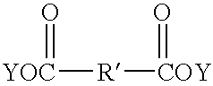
[YOC]([R][COY]=O)=O
